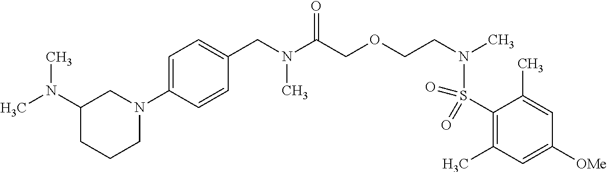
C1=C(N2CC(N(C)C)CCC2)C=CC(CN(C(COCCN(S(C2=C(C)C=C([OMe])C=C2C)(=O)=O)C)=O)C)=C1
